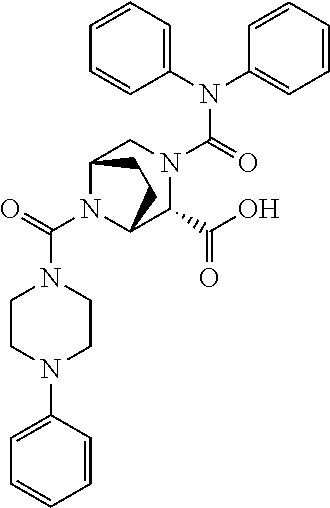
N1(C(N2C3C(C(O)=O)N(C(=O)N(C4=CC=CC=C4)C4=CC=CC=C4)CC2CC3)=O)CCN(C2=CC=CC=C2)CC1
